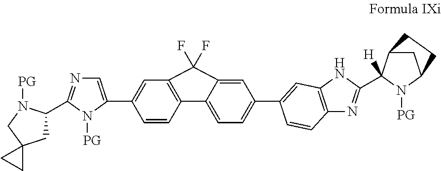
C1C(C2=NC=C(C3=CC4=C(C=C3)C3=CC=C(C5=CC6=C(N=C(C7([H])C8CC(N7[PG])CC8)N6)C=C5)C=C3C4(F)F)N2[PG])N([PG])CC12CC2
